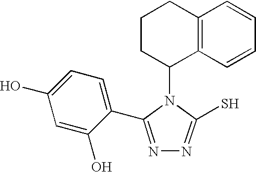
C1CC(N2C(S)=NN=C2C2=CC=C(O)C=C2O)C2=C(C1)C=CC=C2
